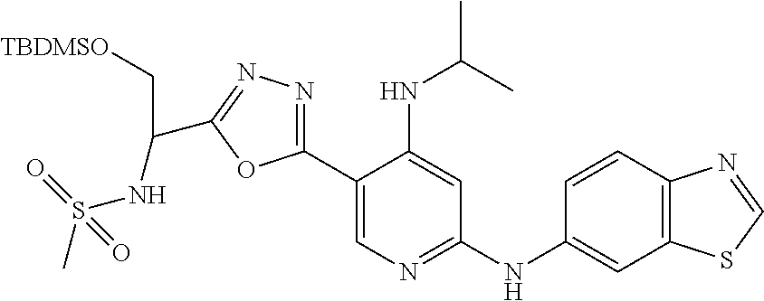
C1(C2=CN=C(NC3=CC4=C(C=C3)N=CS4)C=C2NC(C)C)=NN=C(C(C[TBDMSO])NS(=O)(C)=O)O1
